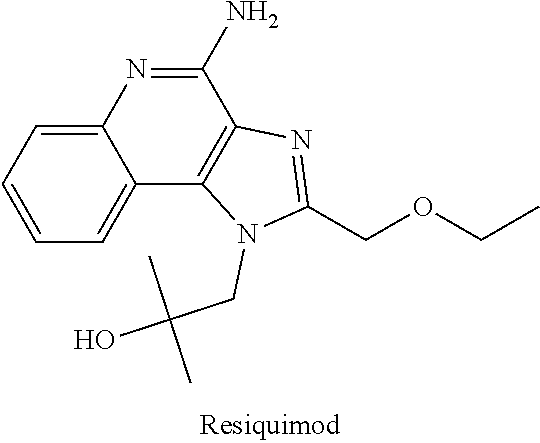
C12=CC=CC=C1C1=C(C(N)=N2)N=C(COCC)N1CC(O)(C)C
